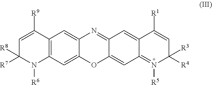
C1=C([R9])C2=C(N([R6])C1([R8])[R7])C=C1C(=C2)N=C2C(=CC3=N([R5])C([R3])([R4])C=C([R1])C3=C2)O1
